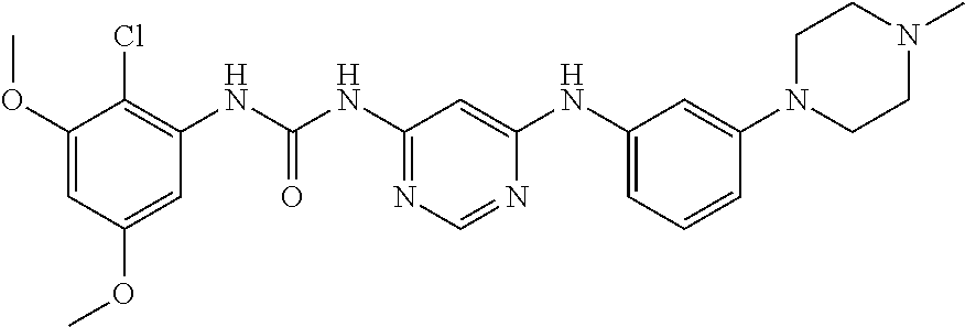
O(C1=CC(OC)=CC(NC(NC2=NC=NC(NC3=CC=CC(N4CCN(C)CC4)=C3)=C2)=O)=C1Cl)C
